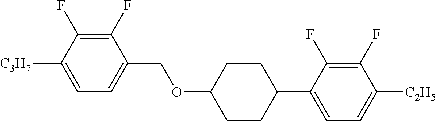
C1(F)=C(F)C([C3H7])=CC=C1COC1CCC(C2=CC=C([C2H5])C(F)=C2F)CC1
